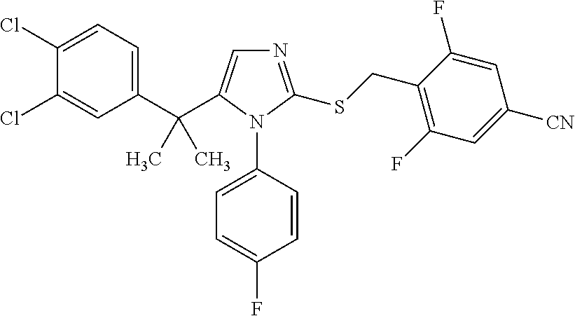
C1(C(C2=CN=C(SCC3=C(F)C=C([CN])C=C3F)N2C2=CC=C(F)C=C2)(C)C)=CC=C(Cl)C(Cl)=C1
